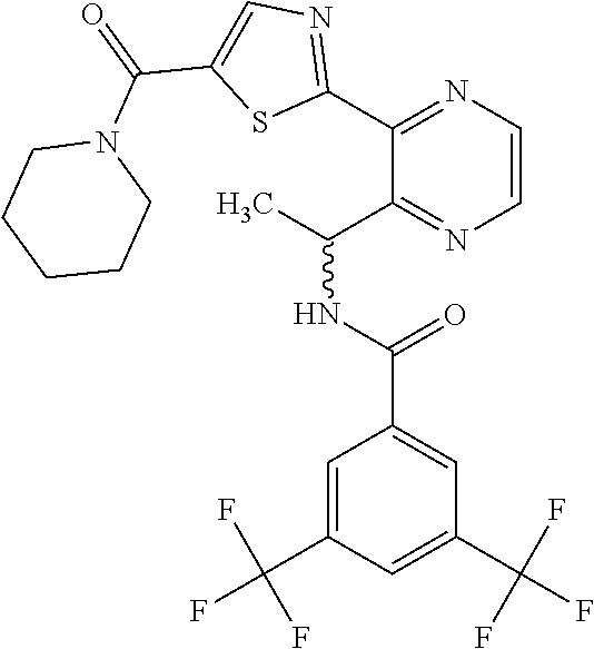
C1=C(C(F)(F)F)C=C(C(NC(C)C2=NC=CN=C2C2=NC=C(C(=O)N3CCCCC3)S2)=O)C=C1C(F)(F)F
